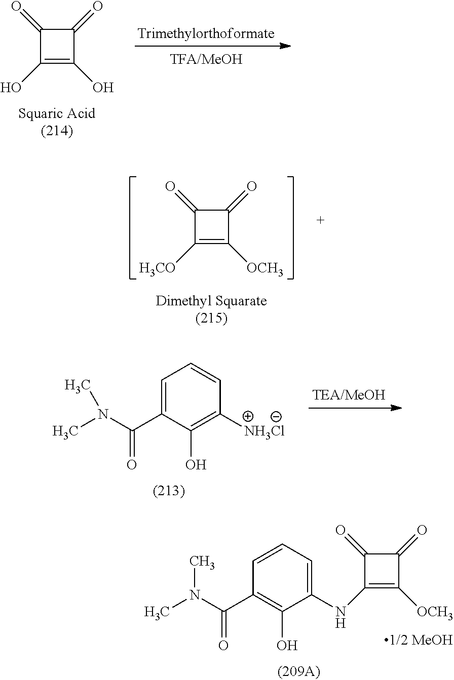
C1(=O)C(O)=C(O)C1=O.[Trimethylorthoformate].C1(=O)C([H3CO])=C([OCH3])C1=O.C1=CC=C(C(N(C)C)=O)C(O)=C1[NH3Cl].C1=C(NC2=C([OCH3])C(=O)C2=O)C(O)=C(C(N(C)C)=O)C=C1
